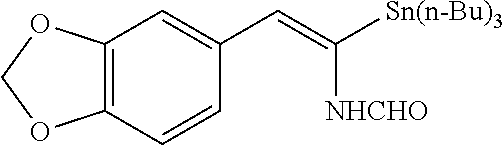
C12=C(C=CC(C=C([Sn(n-Bu)3])[NHCHO])=C1)OCO2
